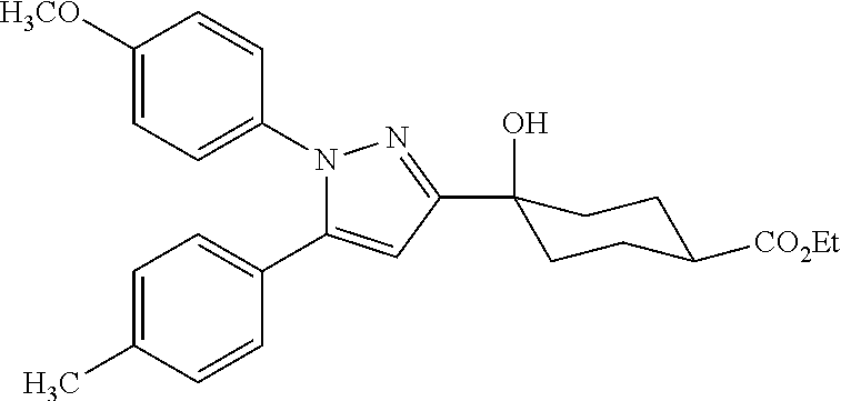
C1([H3CO])=CC=C(N2C(C3=CC=C(C)C=C3)=CC(C3(O)CCC([CO2Et])CC3)=N2)C=C1
